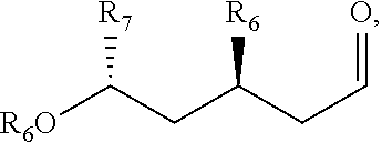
[R6O]C(CC(CC=O)[R6])[R7]
